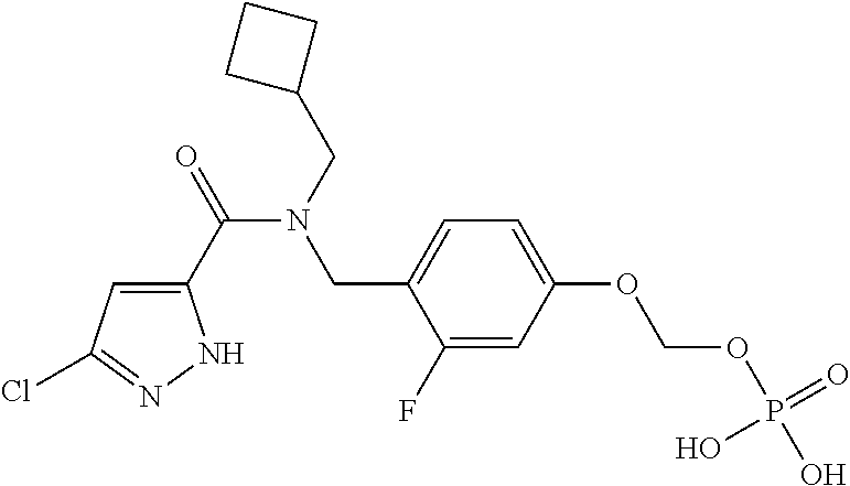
C1(C(=O)N(CC2CCC2)CC2=CC=C(OCOP(O)(=O)O)C=C2F)=CC(Cl)=NN1
